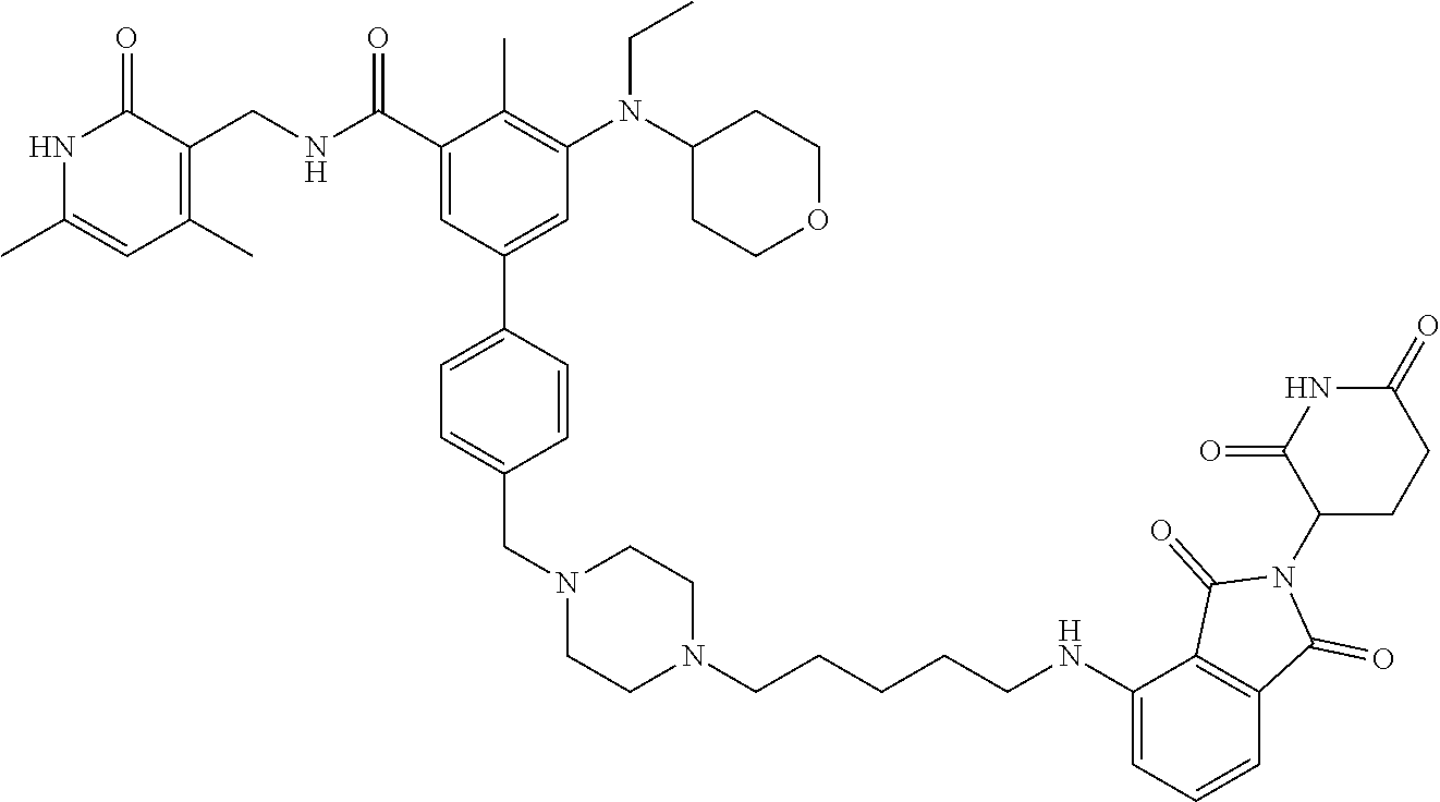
N1C(C)=CC(C)=C(CNC(C2=CC(C3=CC=C(CN4CCN(CCCCCNC5=CC=CC6=C5C(=O)N(C5CCC(=O)NC5=O)C6=O)CC4)C=C3)=CC(N(C3CCOCC3)CC)=C2C)=O)C1=O
